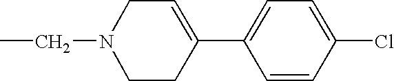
CCN1CCC(C2=CC=C(Cl)C=C2)=CC1
